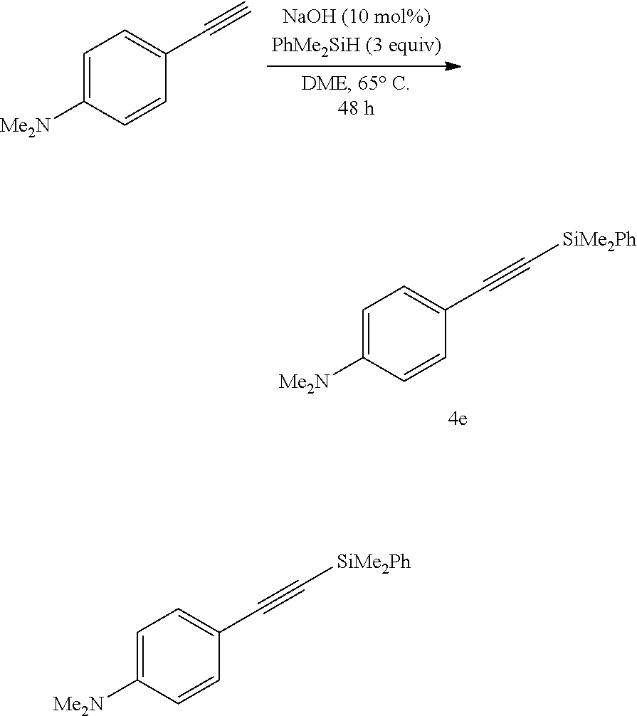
C1=C([Me2N])C=CC(C#C)=C1.C1=C([Me2N])C=CC(C#C[SiMe2Ph])=C1.C1=C([Me2N])C=CC(C#C[SiMe2Ph])=C1
